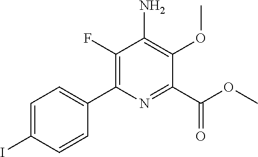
C1=C(I)C=CC(C2=C(F)C(N)=C(OC)C(C(OC)=O)=N2)=C1
